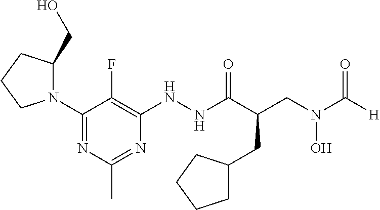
C1(N2C(CO)CCC2)=NC(C)=NC(NNC(C(CN(C([H])=O)O)CC2CCCC2)=O)=C1F
